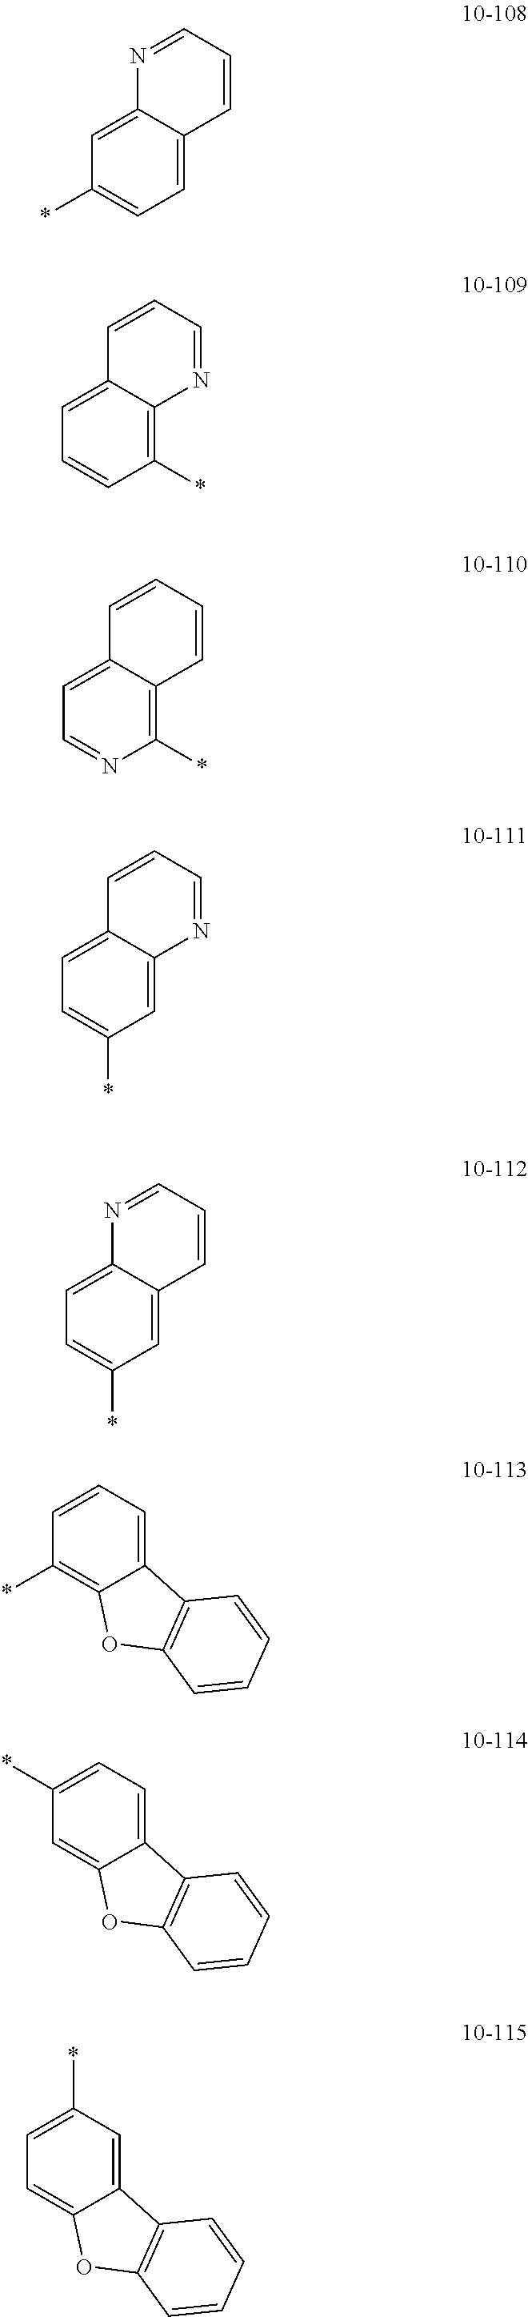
C1=C2C(=CC(*)=C1)N=CC=C2.C1(*)=C2C(=CC=C1)C=CC=N2.C1(*)=C2C(=CC=N1)C=CC=C2.C1=C2C(=CC=C1*)C=CC=N2.C1=C2C(=CC=C1*)N=CC=C2.C12=CC=CC(*)=C1OC1=C2C=CC=C1.C12=CC=C(*)C=C1OC1=C2C=CC=C1.C12=CC(*)=CC=C1OC1=C2C=CC=C1
